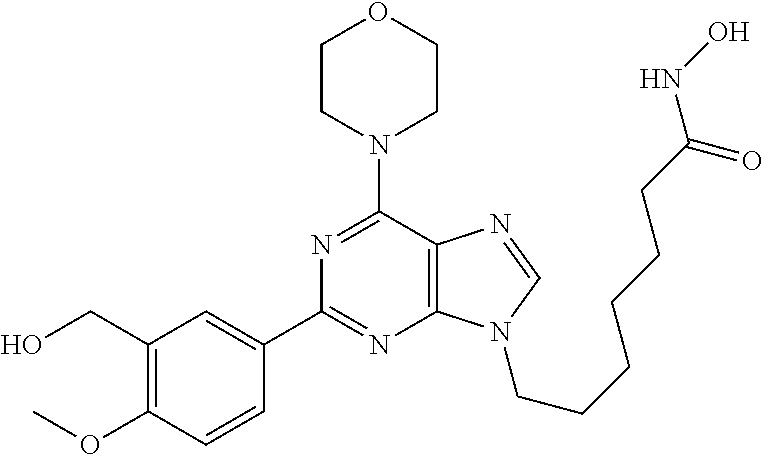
C1CN(C2=NC(C3=CC(CO)=C(OC)C=C3)=NC3=C2N=CN3CCCCCCC(NO)=O)CCO1
